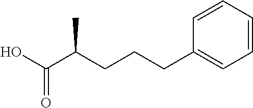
O=C(O)C(CCCC1=CC=CC=C1)C
